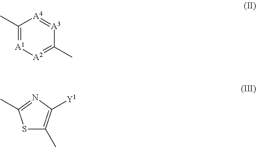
C1(C)=[A1][A2]=C(C)[A3]=[A4]1.S1C(C)=C([Y1])N=C1C
